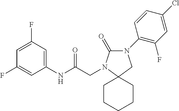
C1(NC(CN2C(=O)N(C3=C(F)C=C(Cl)C=C3)CC23CCCCC3)=O)=CC(F)=CC(F)=C1
